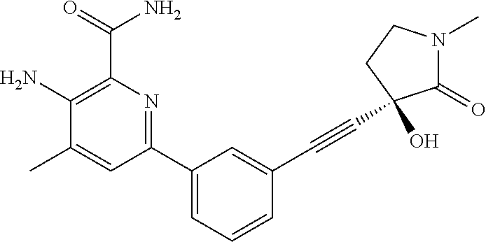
C1(C)=CC(C2=CC=CC(C#CC3(O)C(=O)N(C)CC3)=C2)=NC(C(=O)N)=C1N
